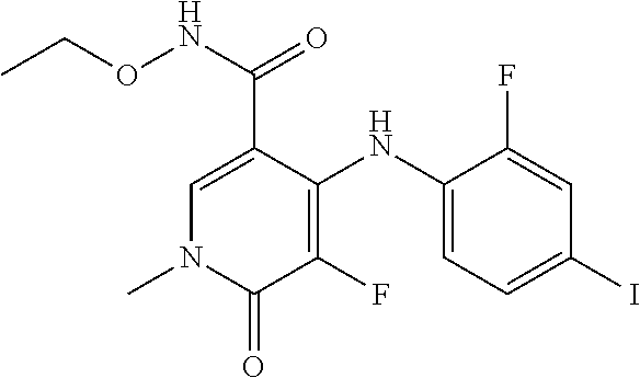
C1=C(C(NOCC)=O)C(NC2=CC=C(I)C=C2F)=C(F)C(=O)N1C
